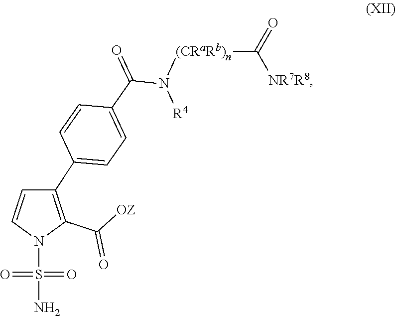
N1(S(=O)(=O)N)C(C([OZ])=O)=C(C2=CC=C(C(=O)N([(CRaRb)n]C(=O)[NR7R8])[R4])C=C2)C=C1
